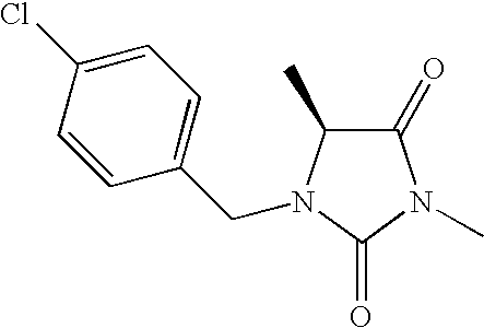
C1=CC(Cl)=CC=C1CN1C(C)C(=O)N(C)C1=O
